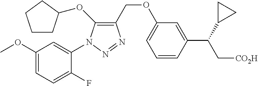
C1(COC2=CC=CC(C(C3CC3)C[CO2H])=C2)=C(OC2CCCC2)N(C2=CC(OC)=CC=C2F)N=N1
